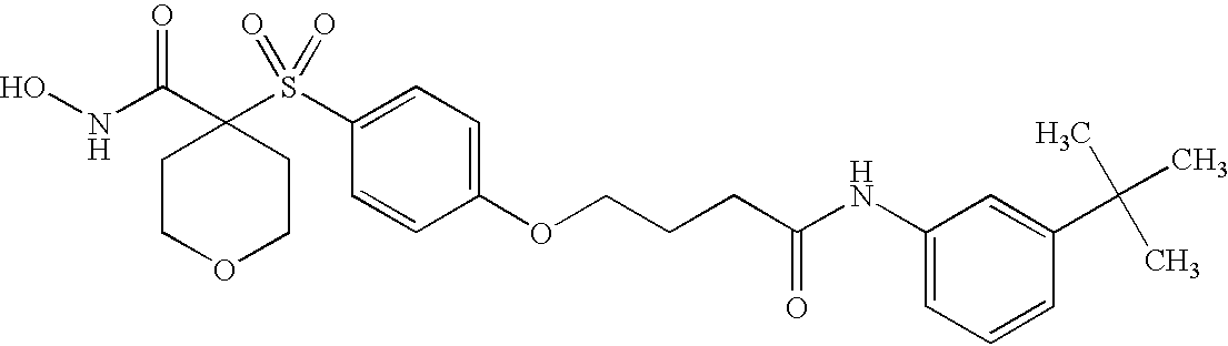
N(C(C1(S(C2=CC=C(OCCCC(NC3=CC=CC(C(C)(C)C)=C3)=O)C=C2)(=O)=O)CCOCC1)=O)O
